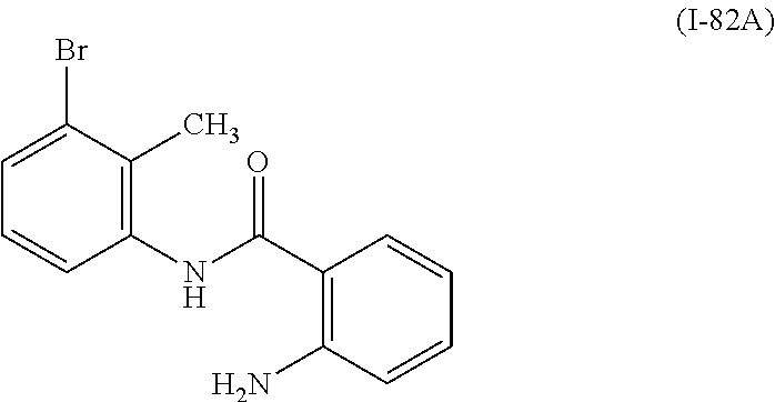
C1=C(Br)C(C)=C(NC(C2=C(N)C=CC=C2)=O)C=C1
